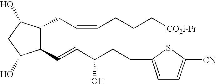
C1(C=CC(CCC2=CC=C([CN])S2)O)C(CC=CCCC[CO2i-Pr])C(O)CC1O
